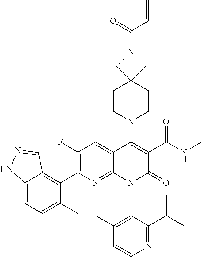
C1=CN=C(C(C)C)C(N2C(=O)C(C(=O)NC)=C(N3CCC4(CC3)CN(C(C=C)=O)C4)C3=CC(F)=C(C4=C5C(=CC=C4C)NN=C5)N=C23)=C1C
